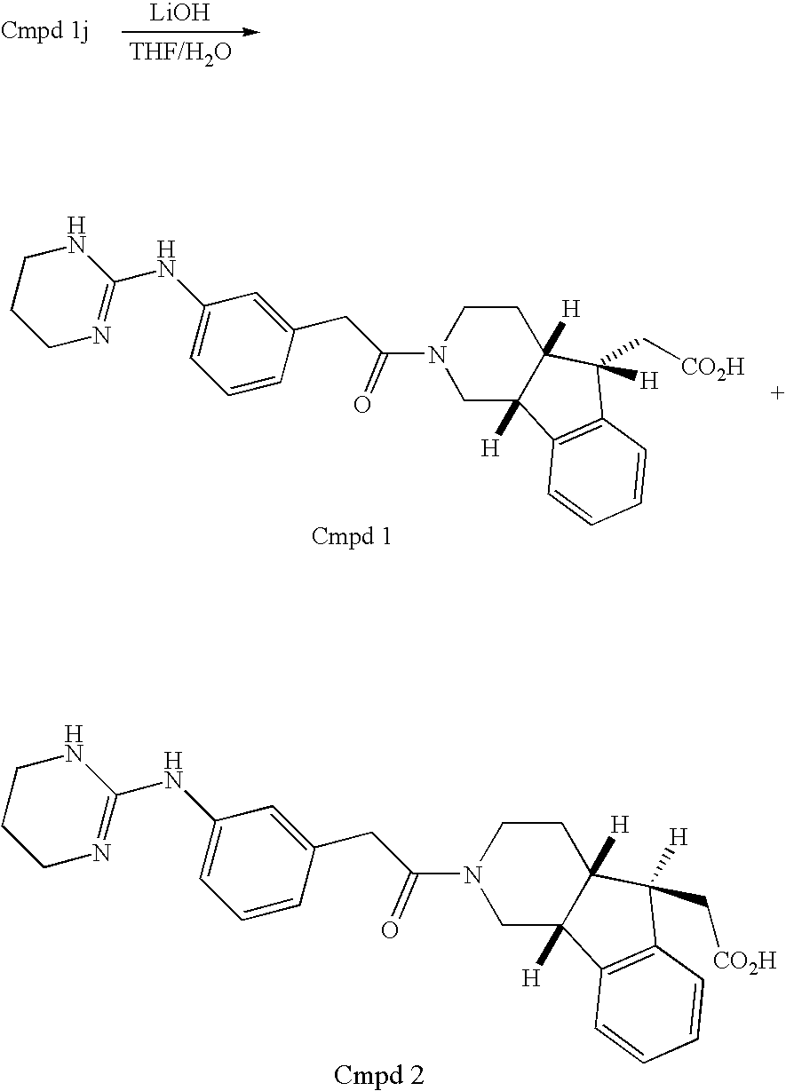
[LiOH].[THF/H2O].C1CCN=C(NC2=CC=CC(CC(N3CC4([H])C([H])(CC3)C(C[CO2H])([H])C3=C4C=CC=C3)=O)=C2)N1.C1CCN=C(NC2=CC=CC(CC(N3CC4([H])C([H])(CC3)C(C[CO2H])([H])C3=C4C=CC=C3)=O)=C2)N1
